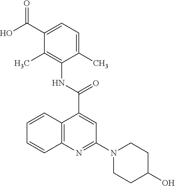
C1(C(=O)O)=CC=C(C)C(NC(C2=CC(N3CCC(O)CC3)=NC3=C2C=CC=C3)=O)=C1C
